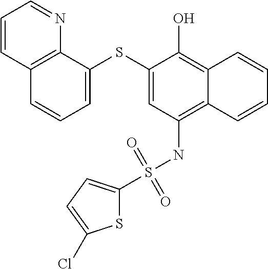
C12=C(NS(=O)(=O)C3=CC=C(Cl)S3)C=C(SC3=CC=CC4=C3N=CC=C4)C(O)=C1C=CC=C2
